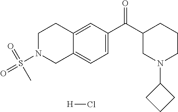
C1N(S(=O)(=O)C)CC2=CC=C(C(C3CN(C4CCC4)CCC3)=O)C=C2C1.[H]Cl
